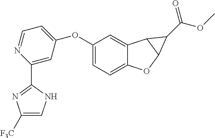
C12=CC=C(OC3=CC=NC(C4=NC([F3C])=CN4)=C3)C=C1C1C(O2)C1C(=O)OC
